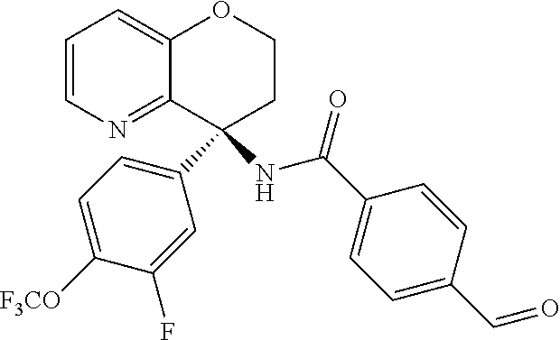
C1=CN=C2C(=C1)OCCC2(C1=CC=C([F3CO])C(F)=C1)NC(C1=CC=C(C=O)C=C1)=O
